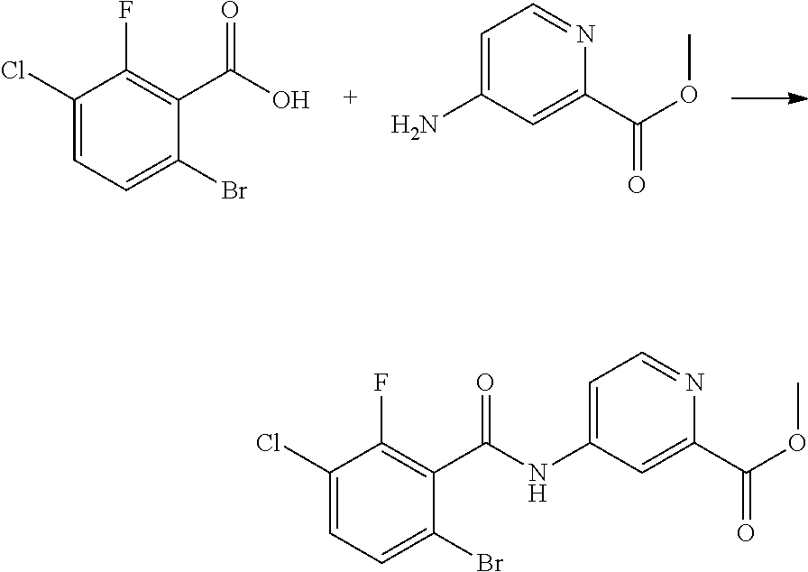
C1=C(Cl)C(F)=C(C(O)=O)C(Br)=C1.C1=C(N)C=C(C(OC)=O)N=C1.C1=C(Cl)C(F)=C(C(=O)NC2=CC=NC(C(OC)=O)=C2)C(Br)=C1
